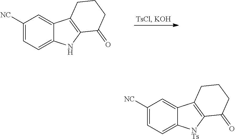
C1([NC])=CC=C2C(=C1)C1=C([NTs]2)C(=O)CCC1.C1([NC])=CC=C2C(=C1)C1=C(N2)C(=O)CCC1
